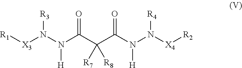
[X3](N([R3])N([H])C(C(C(N(N([R4])[X4][R2])[H])=O)([R7])[R8])=O)[R1]
